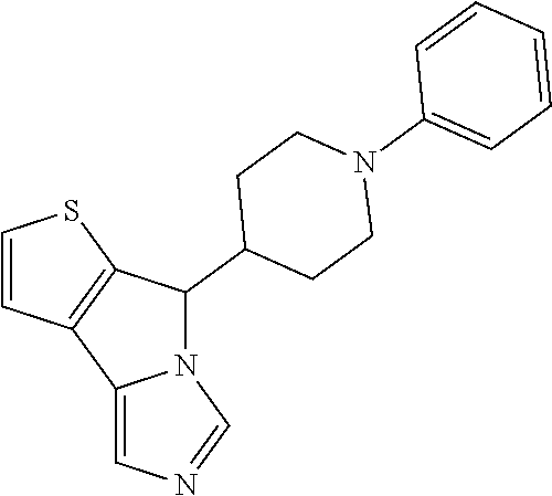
N12C(C3CCN(C4=CC=CC=C4)CC3)C3=C(C1=CN=C2)C=CS3
